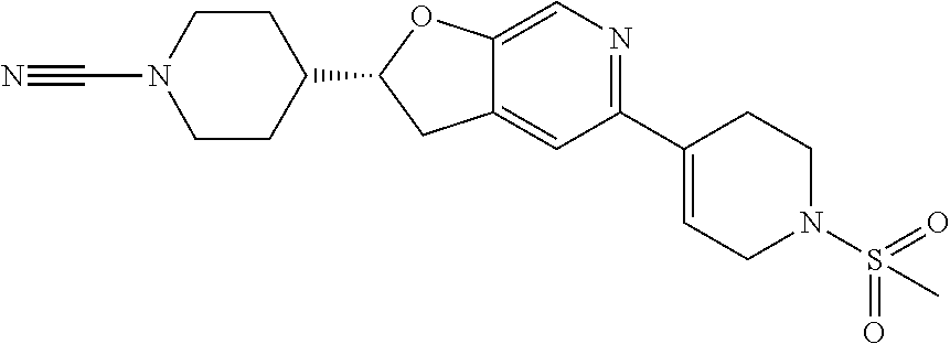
N#CN1CCC(C2CC3=CC(C4=CCN(S(C)(=O)=O)CC4)=NC=C3O2)CC1
